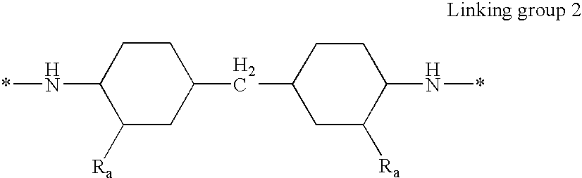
C1CC(N*)C([Ra])CC1CC1CC([Ra])C(N*)CC1
